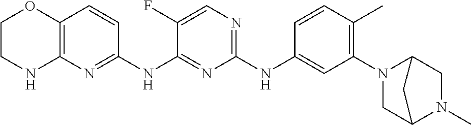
C1(NC2=CC(N3CC4N(C)CC3C4)=C(C)C=C2)=NC=C(F)C(NC2=NC3=C(C=C2)OCCN3)=N1
